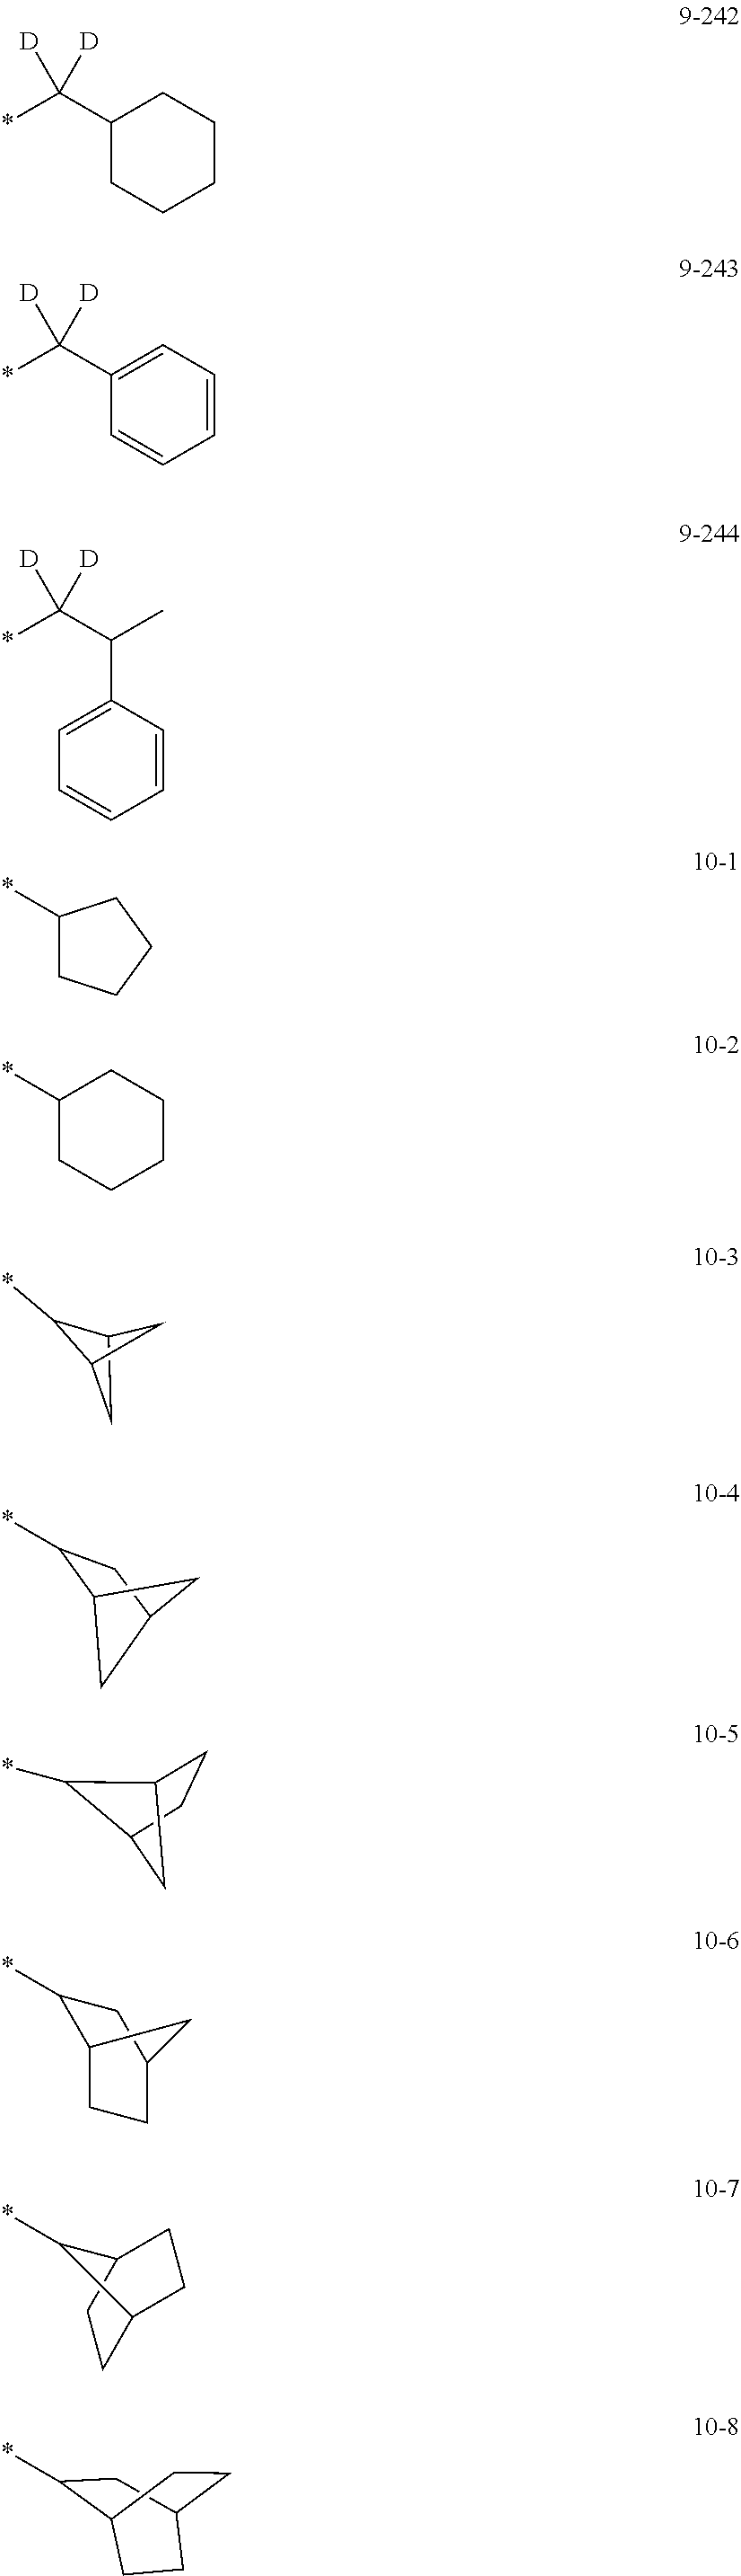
C1(C(*)([D])[D])CCCCC1.C1(C(*)([D])[D])=CC=CC=C1.C1=C(C(C)C(*)([D])[D])C=CC=C1.C1(*)CCCC1.C1(*)CCCCC1.C1(*)C2CC1C2.C12C(*)CC(C1)C2.C12CCC(C1)C2*.C1(*)C2CCC(C1)C2.C1C2CCC(C1)C2*.C1(*)CC2CCC1CC2
